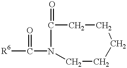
[R6]C(=O)N1C(=O)CCCCC1
